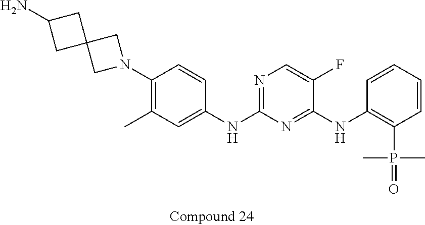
C1(N)CC2(C1)CN(C1=C(C)C=C(NC3=NC=C(F)C(NC4=C(P(=O)(C)C)C=CC=C4)=N3)C=C1)C2
